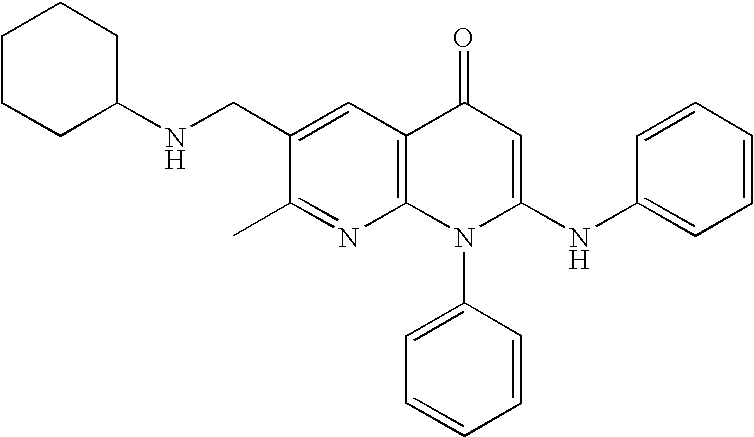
N1=C(C)C(CNC2CCCCC2)=CC2=C1N(C1=CC=CC=C1)C(NC1=CC=CC=C1)=CC2=O
